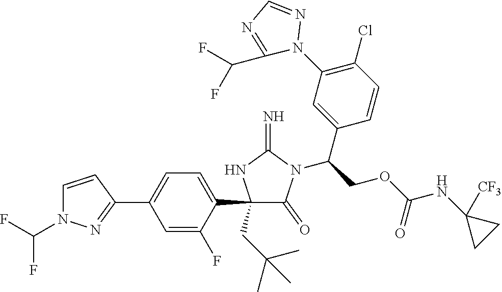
C1(C2=CC=C(C3=NN(C(F)F)C=C3)C=C2F)(CC(C)(C)C)C(=O)N(C(COC(NC2([CF3])CC2)=O)C2=CC(N3N=CN=C3C(F)F)=C(Cl)C=C2)C(=N)N1
